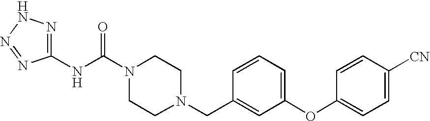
N(C(N1CCN(CC2=CC(OC3=CC=C([CN])C=C3)=CC=C2)CC1)=O)C1=NNN=N1
